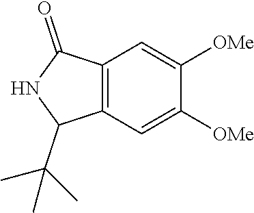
C12=C(C=C([OMe])C([OMe])=C1)C(C(C)(C)C)NC2=O
